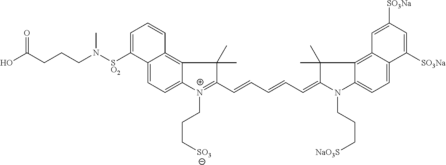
C12=CC=C3C(=C1C=CC=C2[SO2]N(CCCC(O)=O)C)C(C)(C)C(C=CC=CC=C1N(CCC[NaO3S])C2=CC=C4C(=C2C1(C)C)C=C([SO3Na])C=C4[SO3Na])=[N+]3CCC[SO3]
